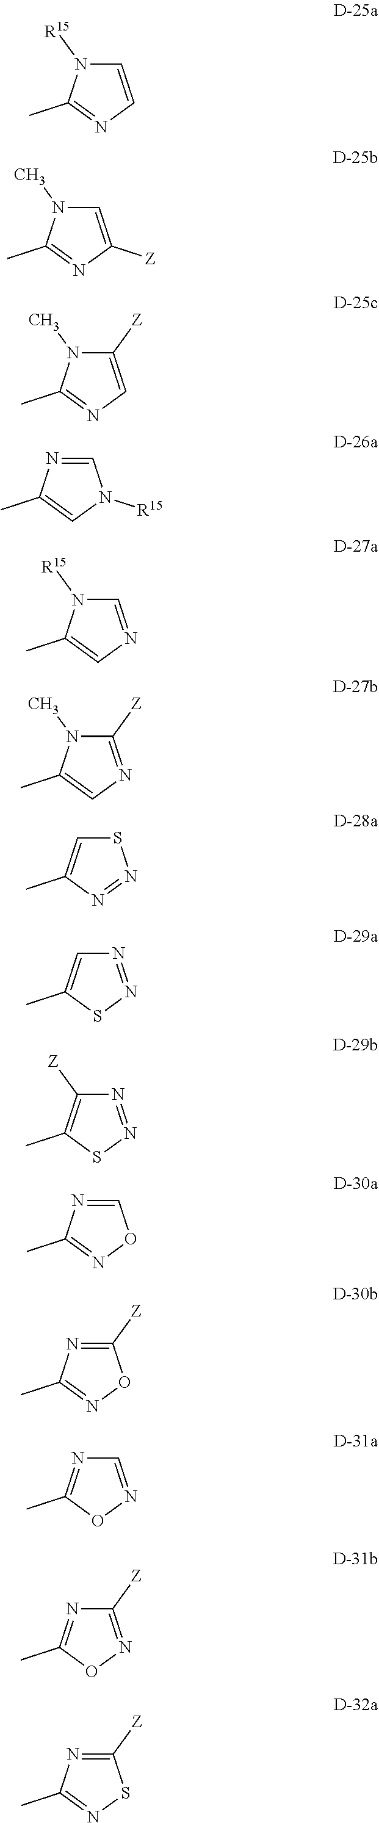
C1=CN=C(C)N1[R15].C1=C([Z])N=C(C)N1C.C1([Z])=CN=C(C)N1C.C1=NC(C)=CN1[R15].C1=NC=C(C)N1[R15].C1([Z])=NC=C(C)N1C.S1C=C(C)N=N1.N1=NSC(C)=C1.N1=NSC(C)=C1[Z].C1=NC(C)=NO1.C1([Z])=NC(C)=NO1.C1=NOC(C)=N1.C1([Z])=NOC(C)=N1.C1([Z])=NC(C)=NS1
